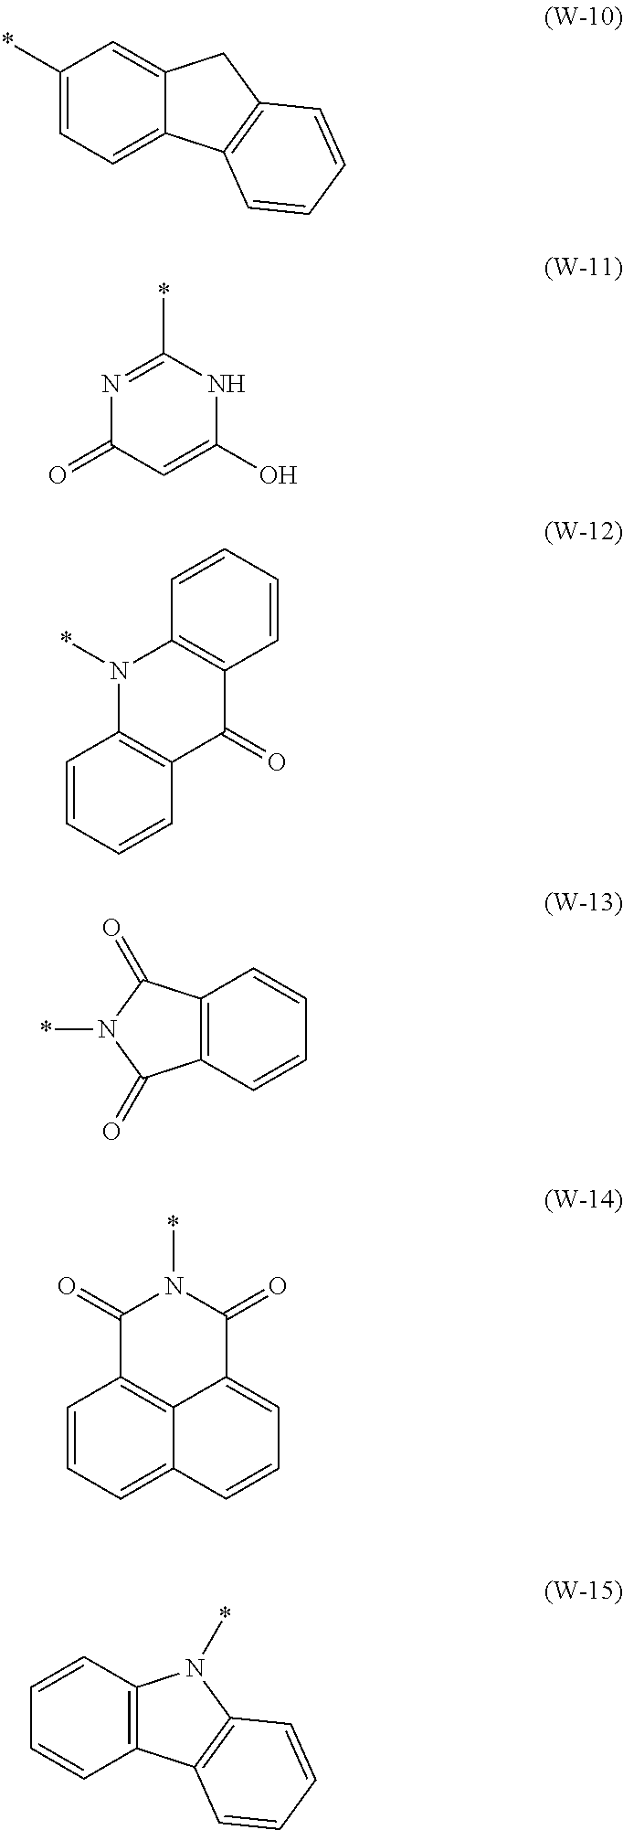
C1(*)=CC=C2C(=C1)CC1=C2C=CC=C1.N1=C(*)NC(O)=CC1=O.C1=CC=CC2=C1N(*)C1=C(C2=O)C=CC=C1.C12=C(C=CC=C1)C(=O)N(*)C2=O.C1=CC=C2C3=C1C(=O)N(*)C(=O)C3=CC=C2.C1=CC2=C(C=C1)C1=C(N2*)C=CC=C1
